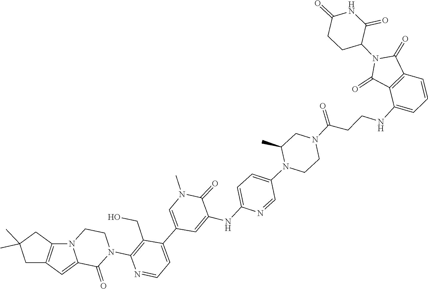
C1=C2C(=O)N(C3=C(CO)C(C4=CN(C)C(=O)C(NC5=CC=C(N6CCN(C(=O)CCNC7=CC=CC8=C7C(=O)N(C7CCC(=O)NC7=O)C8=O)CC6C)C=N5)=C4)=CC=N3)CCN2C2=C1CC(C)(C)C2
